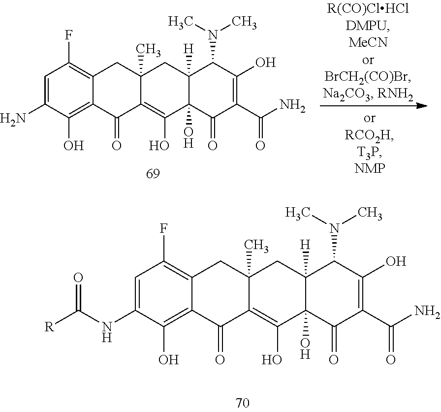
C1=C(NC([R])=O)C(O)=C2C(=C1F)CC1(C)C(=C(O)C3(O)C([H])(C1)C(N(C)C)C(O)=C(C(N)=O)C3=O)C2=O.C1=C(N)C(O)=C2C(=C1F)CC1(C)C(=C(O)C3(O)C([H])(C1)C(N(C)C)C(O)=C(C(N)=O)C3=O)C2=O
